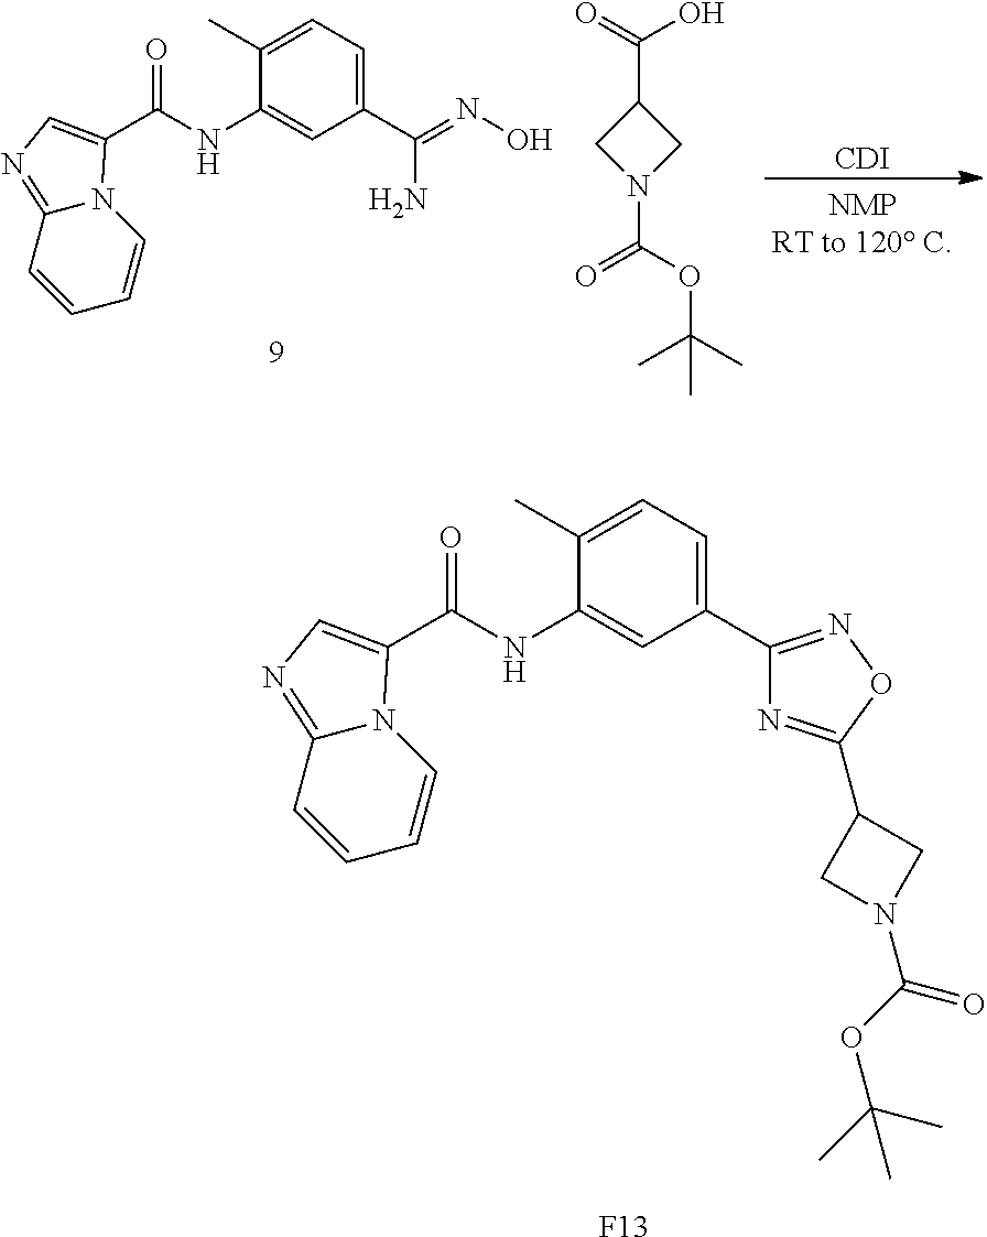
C1(C)=CC=C(C2=NOC(C3CN(C(OC(C)(C)C)=O)C3)=N2)C=C1NC(=O)C1=CN=C2C=CC=CN21.[F13].C1(C)=CC=C(C(=NO)N)C=C1NC(=O)C1=CN=C2C=CC=CN21.[CDI].C(C1CN(C(OC(C)(C)C)=O)C1)(=O)O
